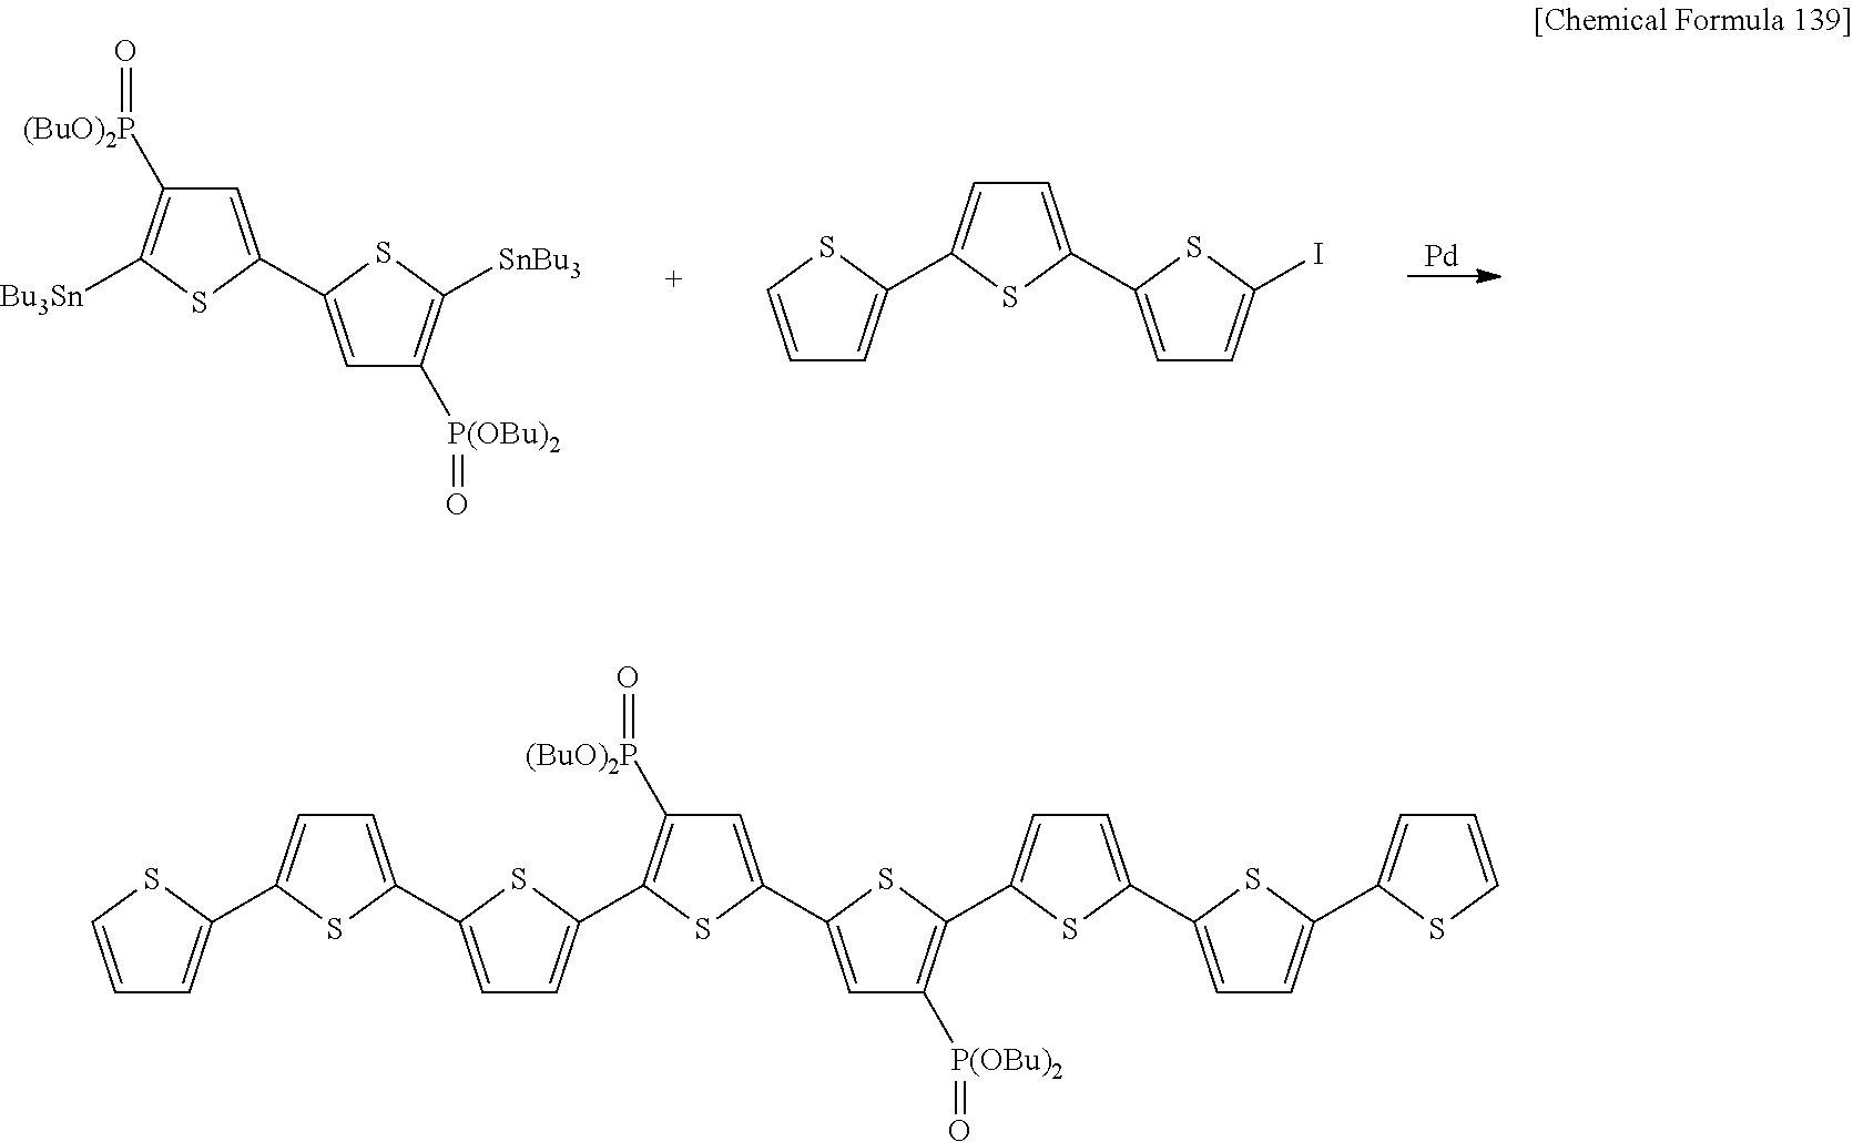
[Pd].C1=C(C2=CC([P(OBu)2]=O)=C([SnBu3])S2)SC([Bu3Sn])=C1[(BuO)2P]=O.C1=C(C2=CC=C(I)S2)SC(C2=CC=CS2)=C1.C1=C(C2=CC=C(C3=C([(BuO)2P]=O)C=C(C4=CC([P(OBu)2]=O)=C(C5=CC=C(C6=CC=C(C7=CC=CS7)S6)S5)S4)S3)S2)SC(C2=CC=CS2)=C1
